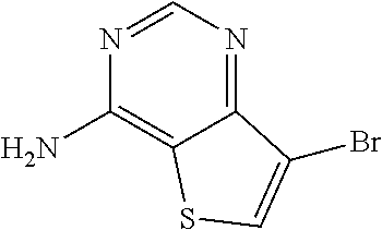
N1=CN=C2C(=C1N)SC=C2Br
